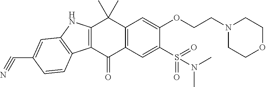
O(C1=CC2=C(C=C1S(=O)(=O)N(C)C)C(=O)C1=C(C2(C)C)NC2=C1C=CC(C#N)=C2)CCN1CCOCC1
